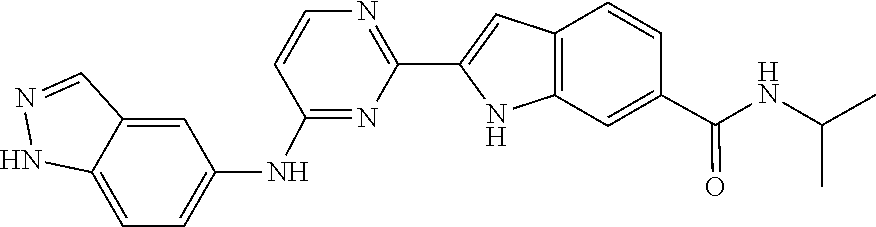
C1=CC(C(=O)NC(C)C)=CC2=C1C=C(C1=NC=CC(NC3=CC=C4NN=CC4=C3)=N1)N2
